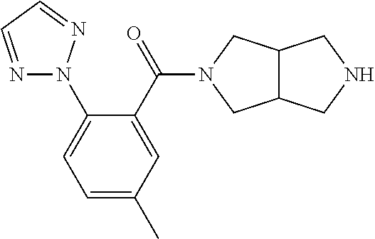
C1=C(C(=O)N2CC3C(C2)CNC3)C(N2N=CC=N2)=CC=C1C
